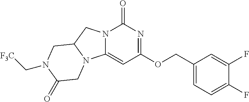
N12C(=CC(OCC3=CC=C(F)C(F)=C3)=NC1=O)N1C(C2)CN(C[F3C])C(=O)C1
